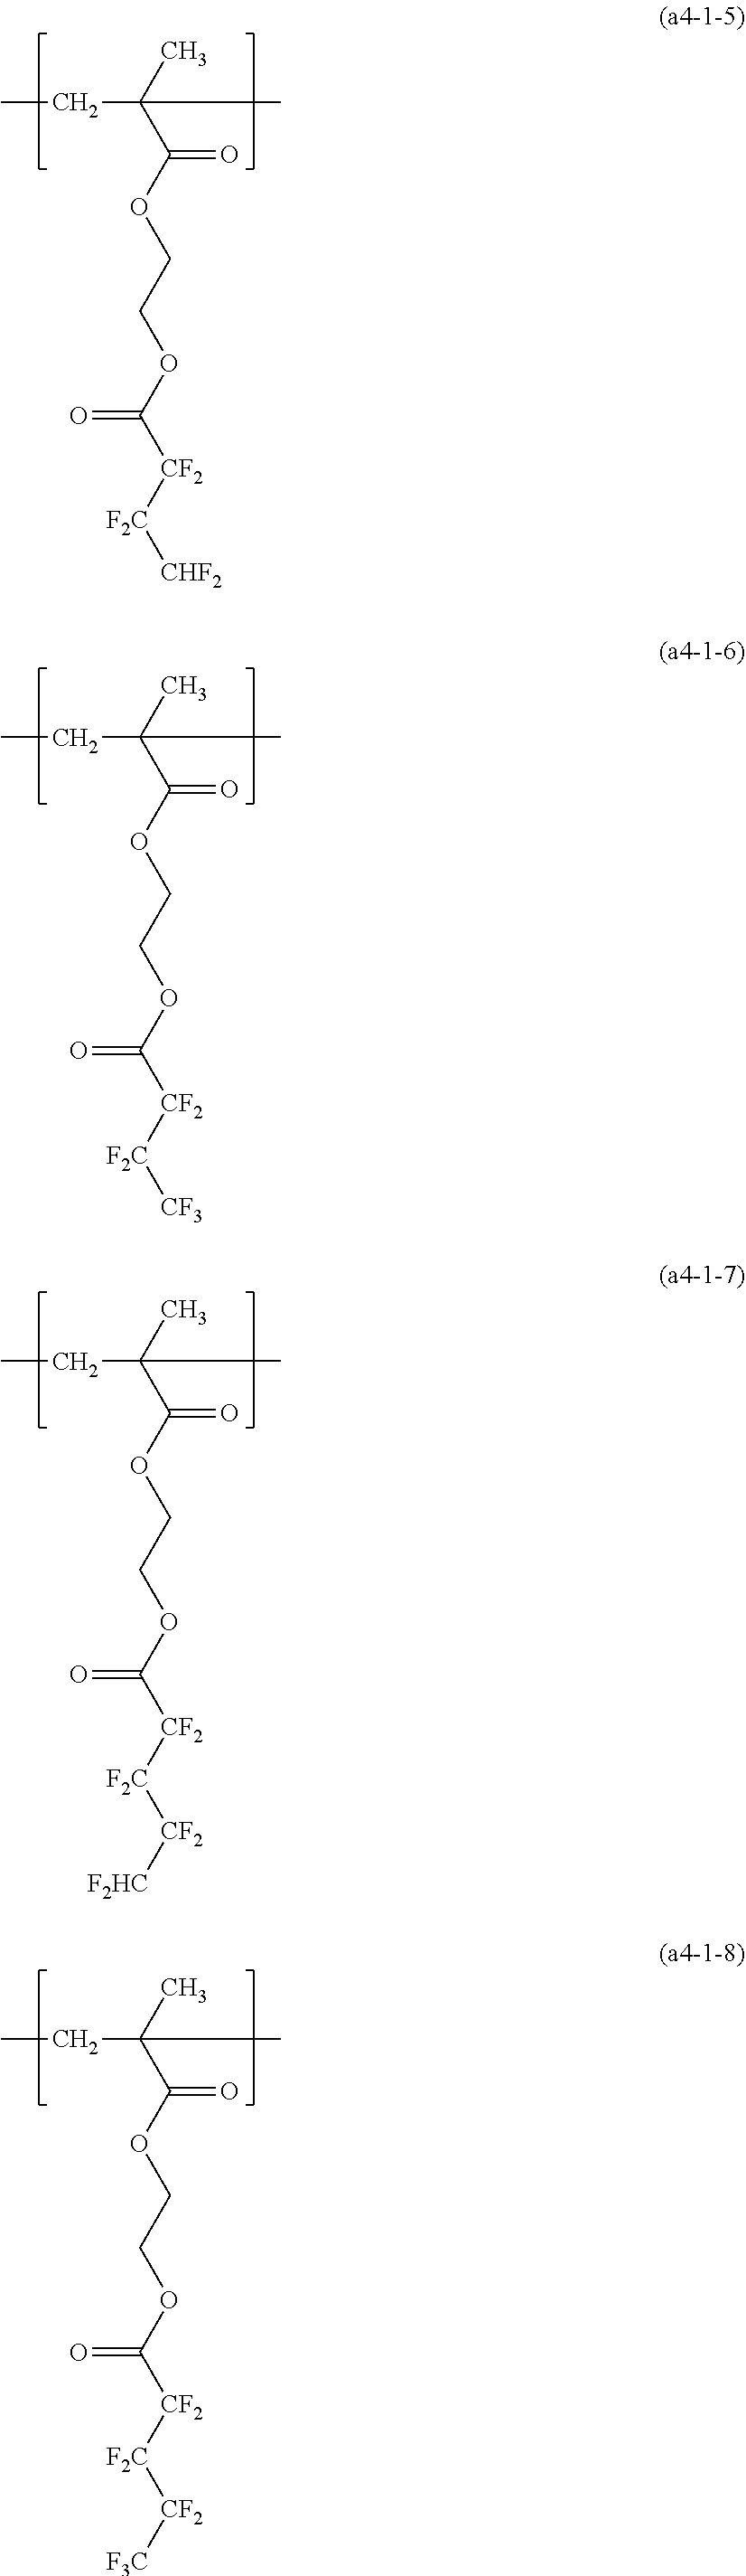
CCC(C)(C)C(OCCOC([CF2][F2C][CHF2])=O)=O.CCC(C)(C)C(OCCOC([CF2][F2C][CF3])=O)=O.CCC(C)(C)C(OCCOC([CF2][F2C][CF2][F2HC])=O)=O.CCC(C)(C)C(OCCOC([CF2][F2C][CF2][F3C])=O)=O
